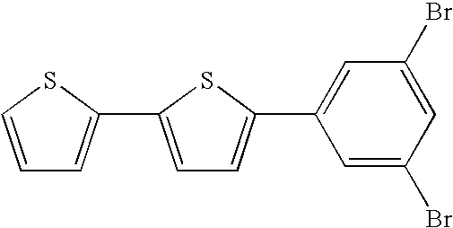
C1=CSC(C2=CC=C(C3=CC(Br)=CC(Br)=C3)S2)=C1
